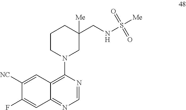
C1CN(C2=C3C(=NC=N2)C=C(F)C([NC])=C3)CC(CNS([Me])(=O)=O)([Me])C1
